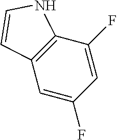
C12=C(NC=C1)C(F)=CC(F)=C2
